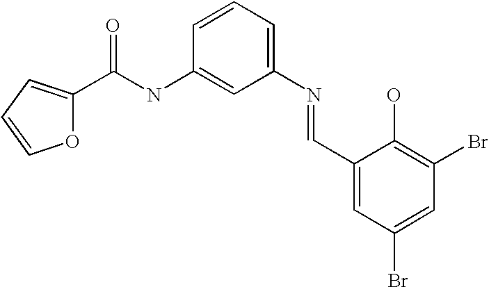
O1C(C(NC2=CC(N=CC3=CC(Br)=CC(Br)=C3O)=CC=C2)=O)=CC=C1
